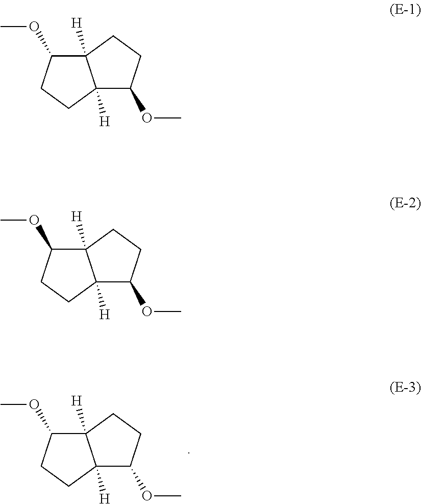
C12([H])C(OC)CCC1([H])C(OC)CC2.C12([H])C(OC)CCC1([H])C(OC)CC2.C12([H])C(OC)CCC1([H])C(OC)CC2
